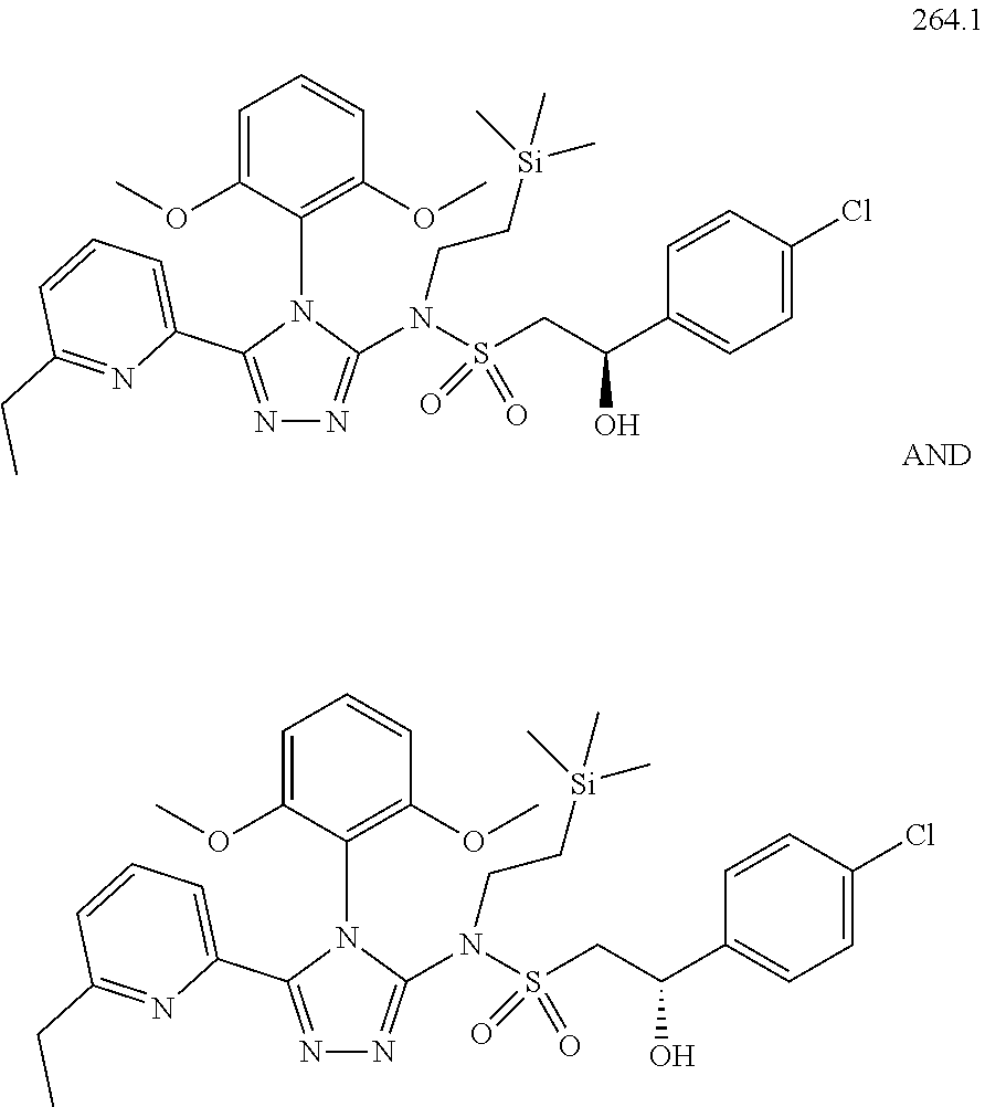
N1=C(C2=CC=CC(CC)=N2)N(C2=C(OC)C=CC=C2OC)C(N(S(CC(C2=CC=C(Cl)C=C2)O)(=O)=O)CC[Si](C)(C)C)=N1.N1=C(C2=CC=CC(CC)=N2)N(C2=C(OC)C=CC=C2OC)C(N(S(CC(C2=CC=C(Cl)C=C2)O)(=O)=O)CC[Si](C)(C)C)=N1
